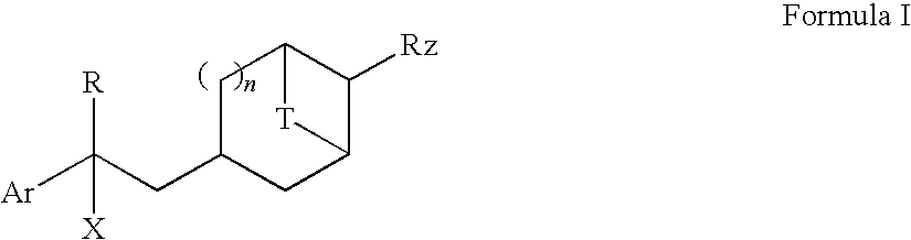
C1C(CC([Ar])([X])[R])CC2C([Rz])C1[T]2
